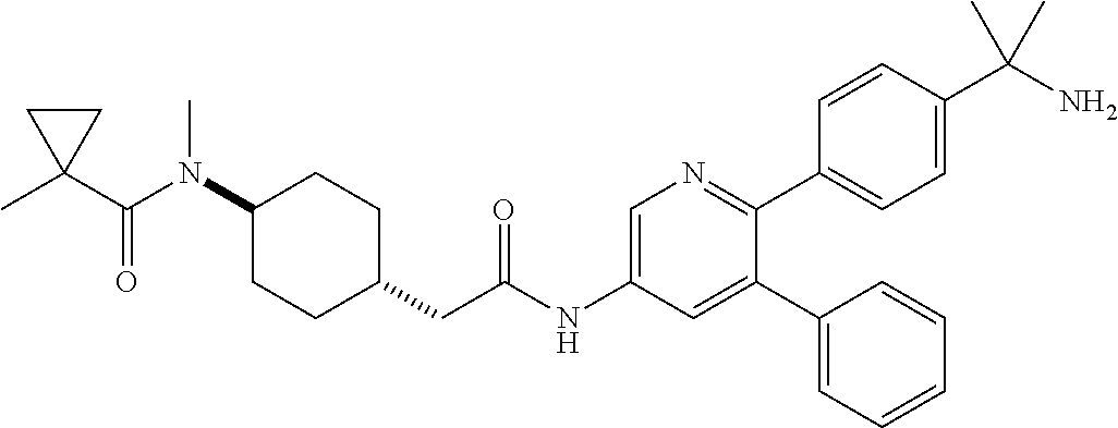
C1(N(C(C2(C)CC2)=O)C)CCC(CC(NC2=CN=C(C3=CC=C(C(N)(C)C)C=C3)C(C3=CC=CC=C3)=C2)=O)CC1
